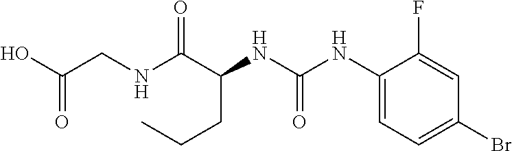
C(CC(NC(=O)NC1=CC=C(Br)C=C1F)C(NCC(O)=O)=O)C
